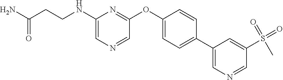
C1(NCCC(N)=O)=CN=CC(OC2=CC=C(C3=CN=CC(S(=O)(=O)C)=C3)C=C2)=N1
